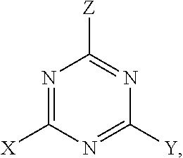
[X]C1=NC([Z])=NC([Y])=N1
